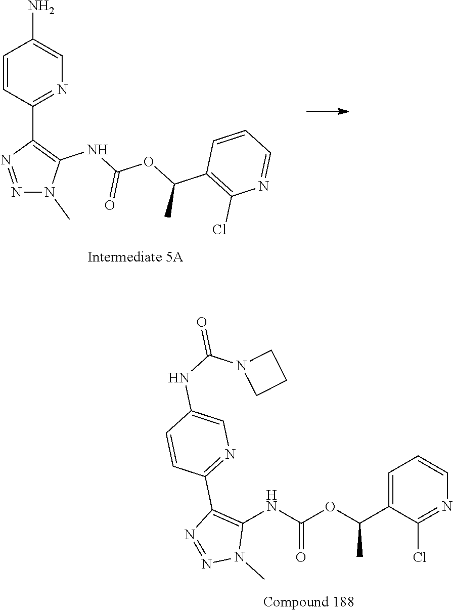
C1(N)=CN=C(C2=C(NC(OC(C3=C(Cl)N=CC=C3)C)=O)N(C)N=N2)C=C1.C1=C(C(OC(NC2=C(C3=NC=C(NC(N4CCC4)=O)C=C3)N=NN2C)=O)C)C(Cl)=NC=C1
